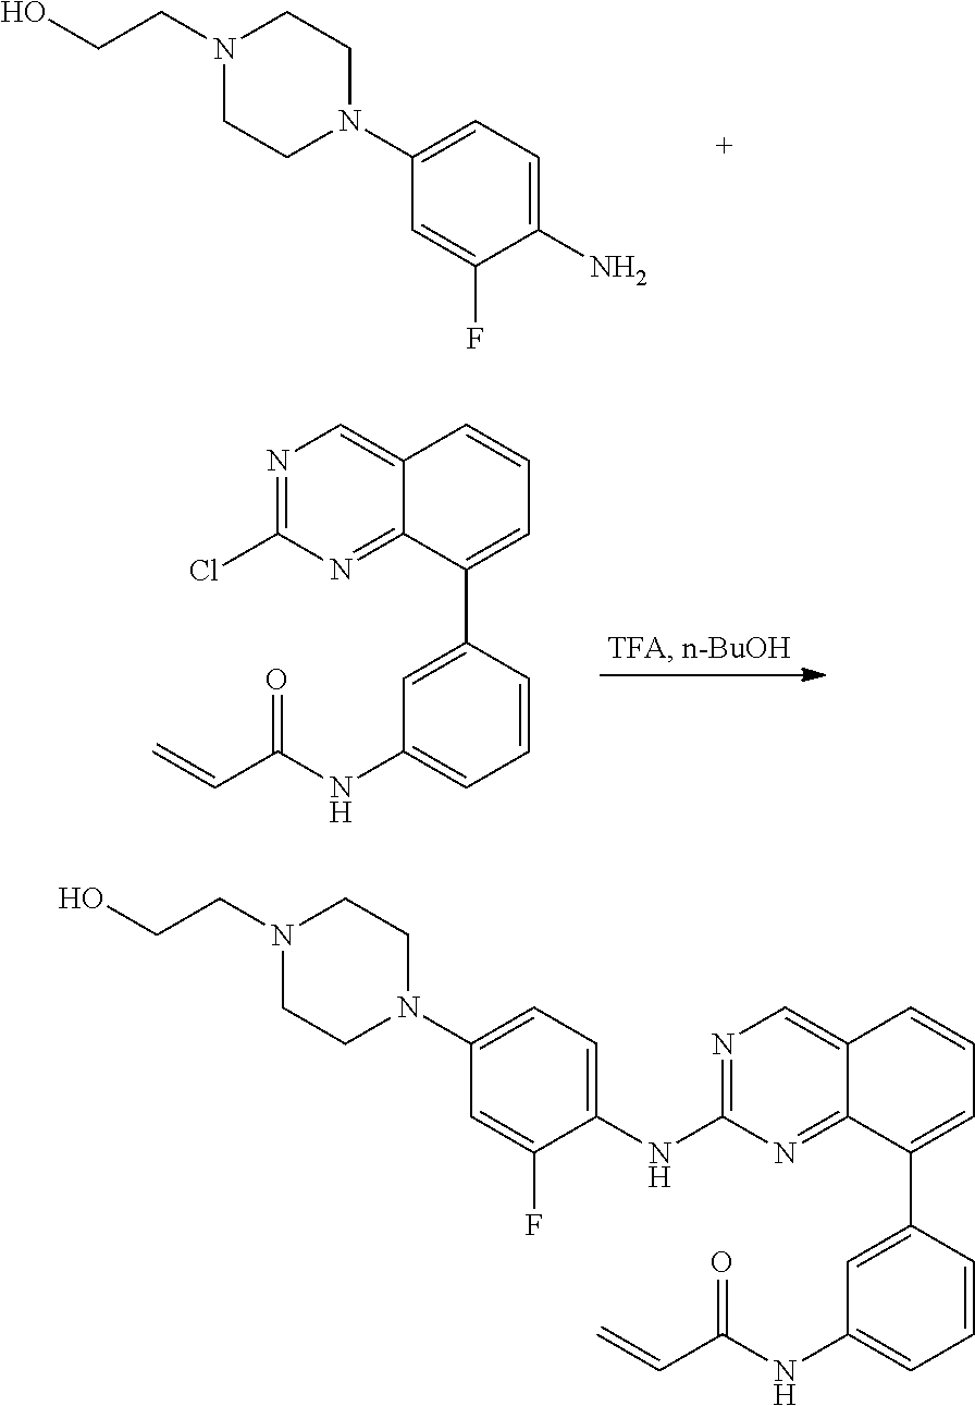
N1(CCO)CCN(C2=CC=C(N)C(F)=C2)CC1.N1=C(Cl)N=C2C(=C1)C=CC=C2C1=CC(NC(C=C)=O)=CC=C1.N1(CCO)CCN(C2=CC=C(NC3=NC=C4C(=N3)C(C3=CC(NC(C=C)=O)=CC=C3)=CC=C4)C(F)=C2)CC1
